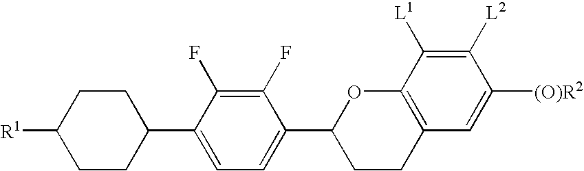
[R1]C1CCC(C2=CC=C(C3CCC4=C(O3)C([L1])=C([L2])C([(O)R2])=C4)C(F)=C2F)CC1
